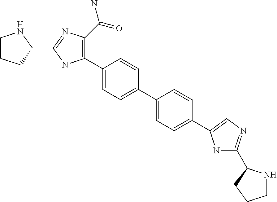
C1CCC(C2=NC(C(N)=O)=C(C3=CC=C(C4=CC=C(C5=CN=C(C6NCCC6)N5)C=C4)C=C3)N2)N1
